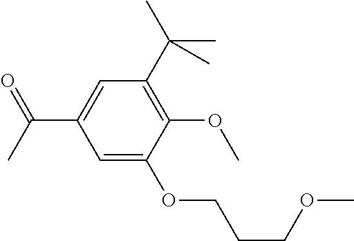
C1(OC)=C(C(C)(C)C)C=C(C(=O)C)C=C1OCCCOC
